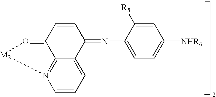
C1=CC=C2C3=N1[M2]O=C3C=CC2=NC1=CC=C([NHR6])C=C1[R5]
